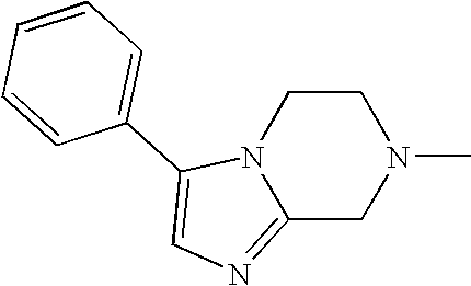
C12=NC=C(C3=CC=CC=C3)N1CCN(C)C2
